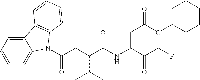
C12=CC=CC=C1N(C(=O)CC(C(C)C)C(NC(CC(=O)OC1CCCCC1)C(CF)=O)=O)C1=C2C=CC=C1
